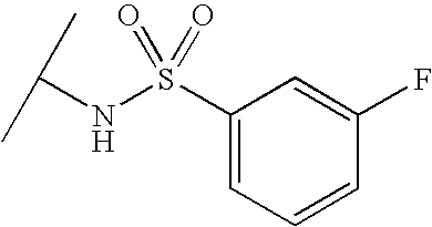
C(NS(=O)(=O)C1=CC=CC(F)=C1)(C)C
